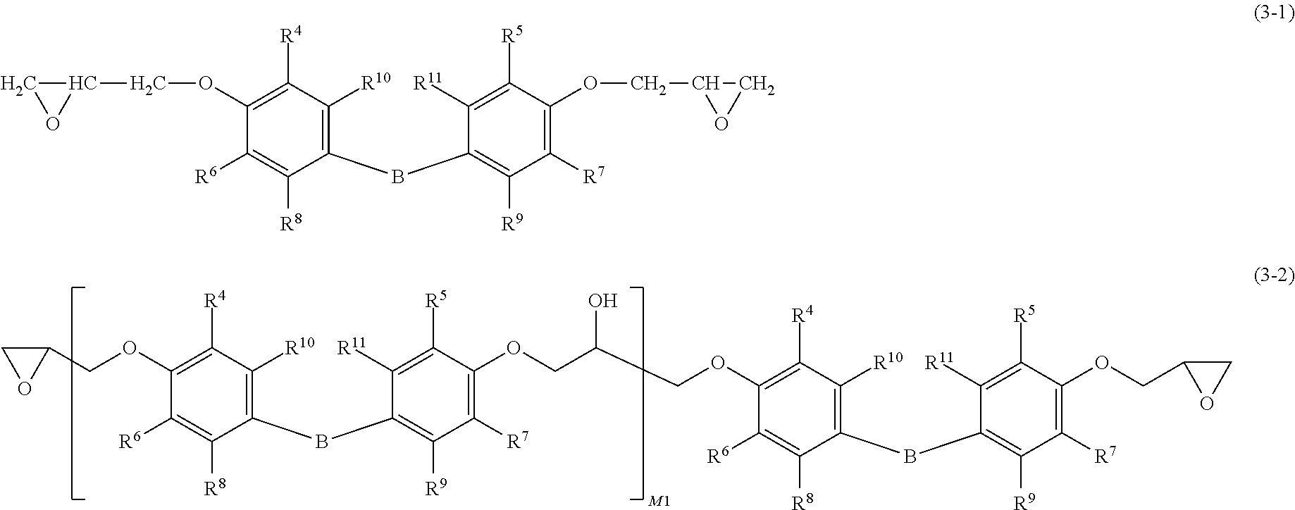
C1(BC2=C([R9])C([R7])=C(OCC(COC3=C([R4])C([R10])=C(BC4=C([R9])C([R7])=C(OCC5OC5)C([R5])=C4[R11])C([R8])=C3[R6])O)C([R5])=C2[R11])=C([R10])C([R4])=C(OCC2CO2)C([R6])=C1[R8].C1(BC2=C([R9])C([R7])=C(OCC3OC3)C([R5])=C2[R11])=C([R10])C([R4])=C(OCC2CO2)C([R6])=C1[R8]
